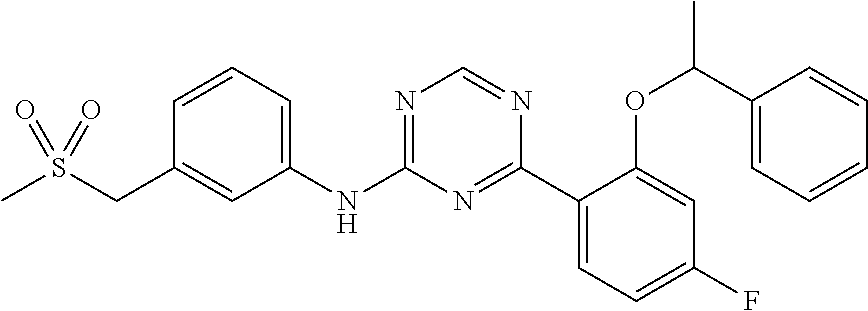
N(C1=NC=NC(C2=CC=C(F)C=C2OC(C2=CC=CC=C2)C)=N1)C1=CC=CC(CS(C)(=O)=O)=C1
